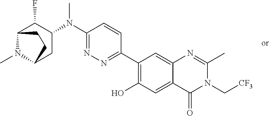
C1(C2=NN=C(N(C3C(F)C4N(C)C(C3)CC4)C)C=C2)=C(O)C=C2C(=C1)N=C(C)N(C[CF3])C2=O
